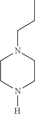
C1CN([H])CCN1CCC
